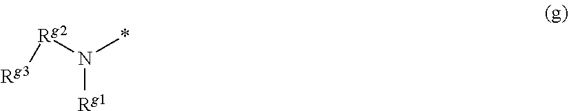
[Rg2](N([Rg1])*)[Rg3]
